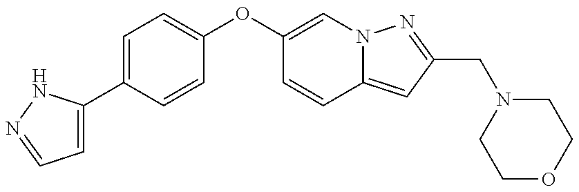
C1=C(C2=CC=C(OC3=CN4C(=CC(CN5CCOCC5)=N4)C=C3)C=C2)NN=C1
